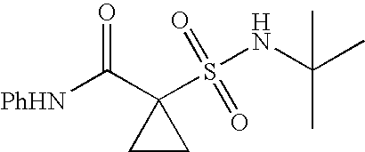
[PhHN]C(C1(S(=O)(=O)NC(C)(C)C)CC1)=O
